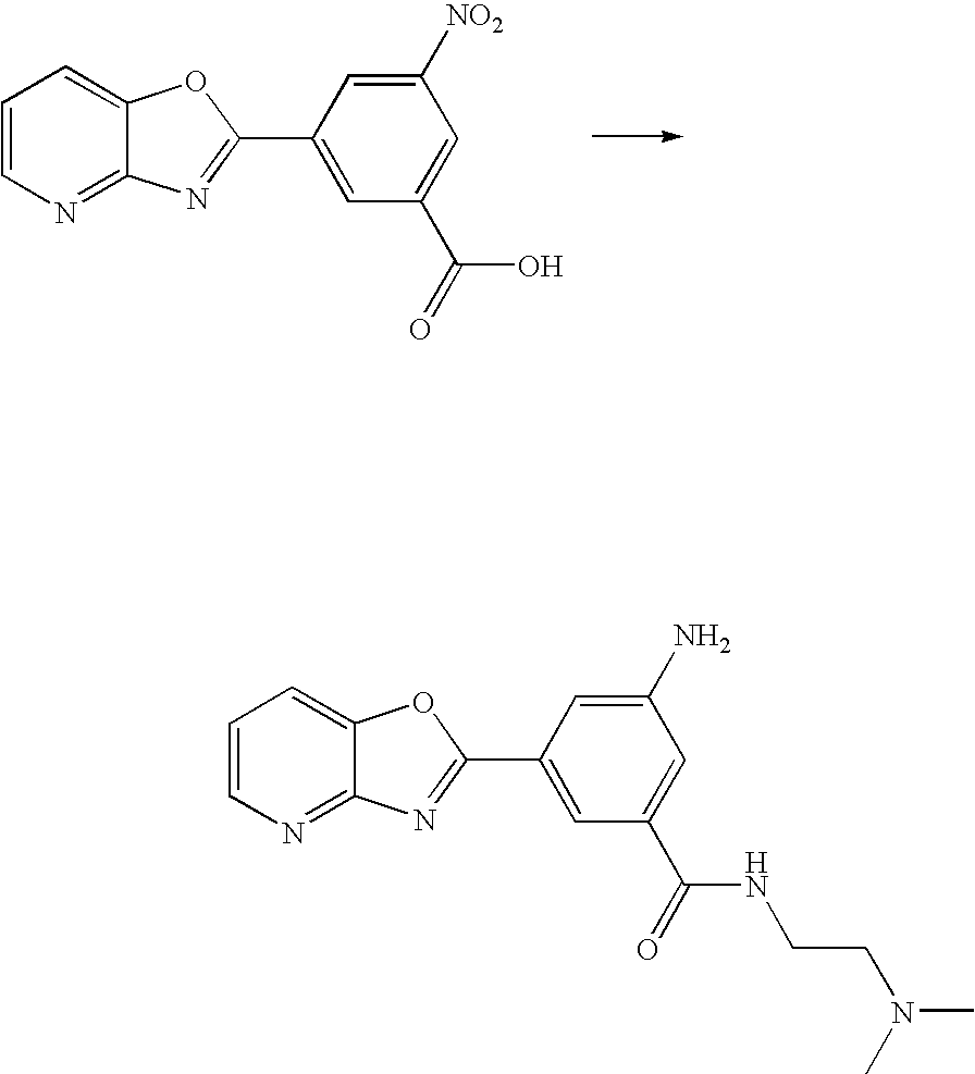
C1=CN=C2C(=C1)OC(C1=CC(C(=O)O)=CC([NO2])=C1)=N2.C1=CN=C2C(=C1)OC(C1=CC(C(=O)NCCN(C)C)=CC(N)=C1)=N2
